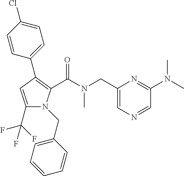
C1(C2=C(C(N(CC3=CN=CC(N(C)C)=N3)C)=O)N(CC3=CC=CC=C3)C(C(F)(F)F)=C2)=CC=C(Cl)C=C1
